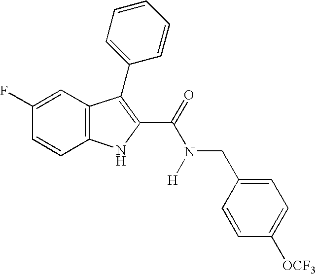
C1=C(F)C=CC2=C1C(C1=CC=CC=C1)=C(C(=O)N(CC1=CC=C([OCF3])C=C1)[H])N2
